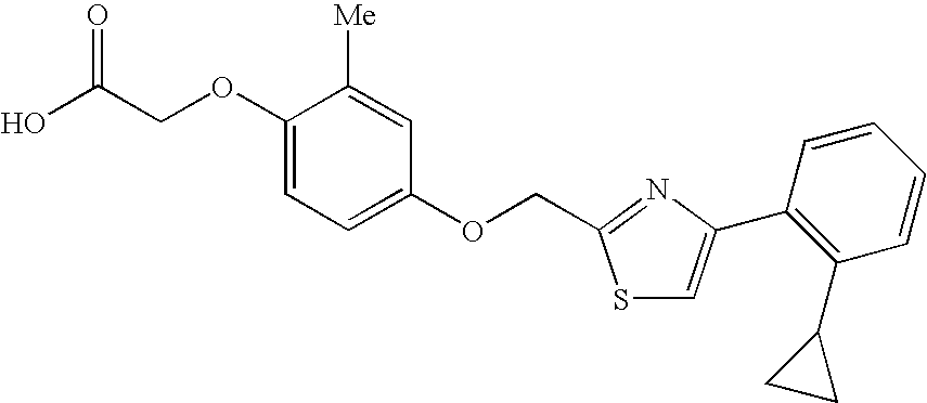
C(COC1=CC=C(OCC2=NC(C3=C(C4CC4)C=CC=C3)=CS2)C=C1[Me])(O)=O
